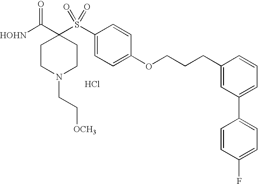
Cl.[HOHN]C(C1(S(C2=CC=C(OCCCC3=CC(C4=CC=C(F)C=C4)=CC=C3)C=C2)(=O)=O)CCN(CC[OCH3])CC1)=O
